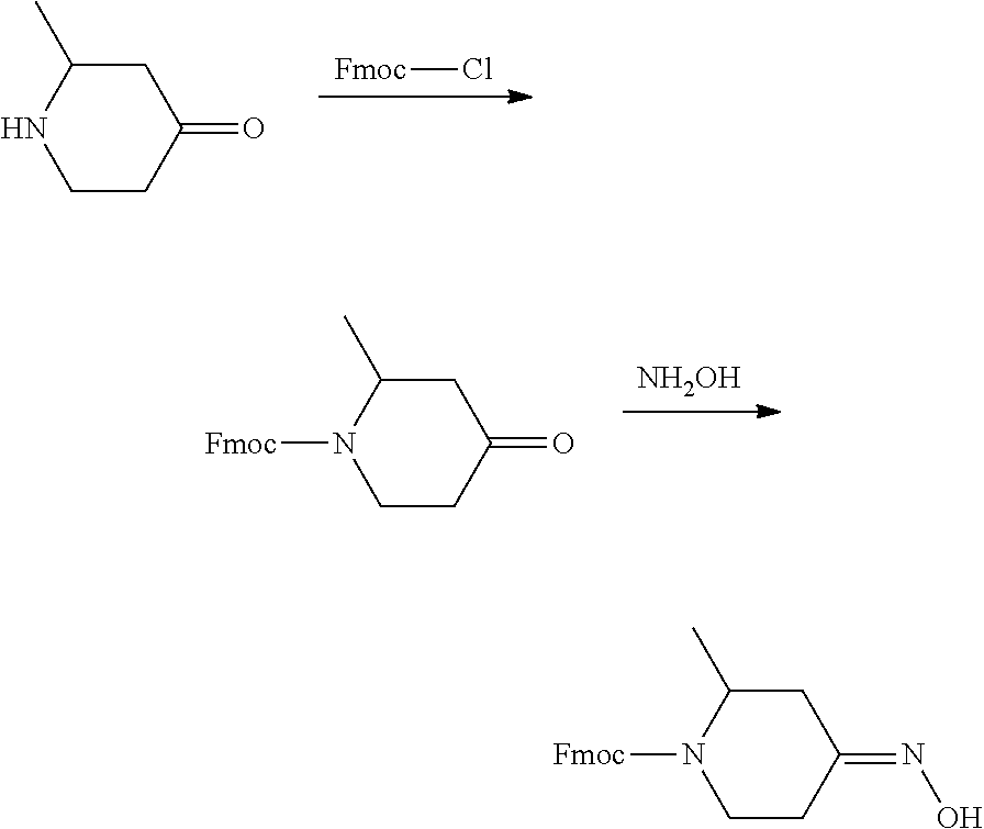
C1CC(=NO)CC(C)N1[Fmoc].[Fmoc]Cl.C1CC(=O)CC(C)N1.[NH2OH].C1CC(=O)CC(C)N1[Fmoc]
